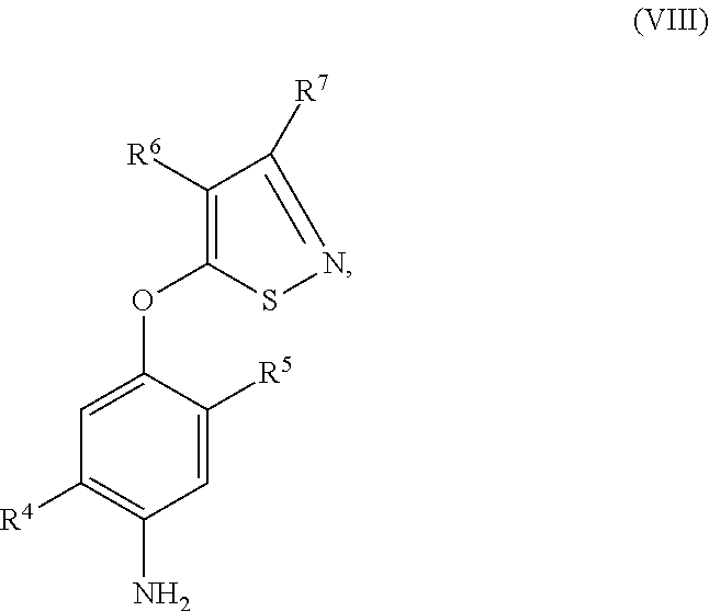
C1(OC2=CC([R4])=C(N)C=C2[R5])=C([R6])C([R7])=NS1
